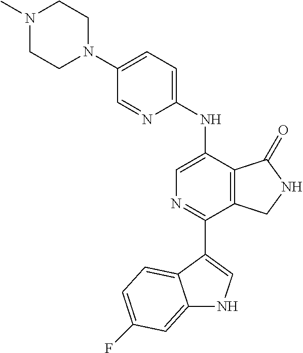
N1(C)CCN(C2=CC=C(NC3=CN=C(C4=CNC5=CC(F)=CC=C54)C4=C3C(=O)NC4)N=C2)CC1
